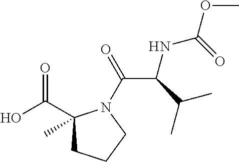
C1(C(O)=O)(C)CCCN1C(=O)C(C(C)C)NC(OC)=O
